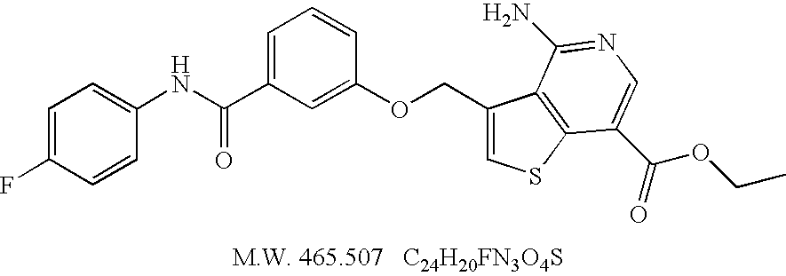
C(C1=CC=CC(OCC2=CSC3=C2C(N)=NC=C3C(=O)OCC)=C1)(NC1=CC=C(F)C=C1)=O
